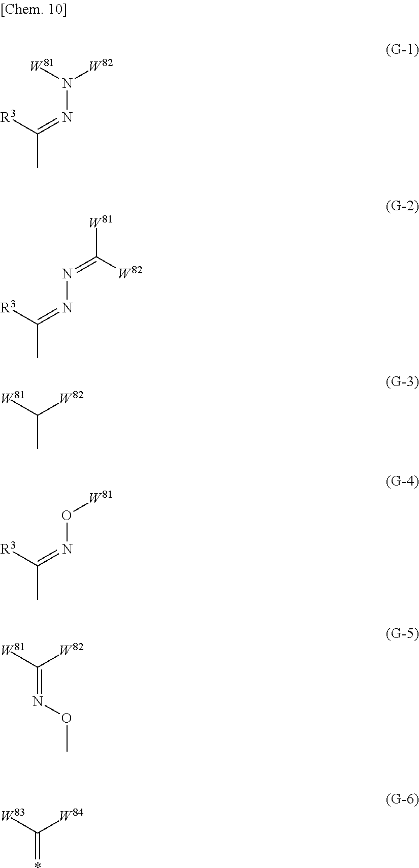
C(C)([R3])=NN([W82])[W81].C(C)([R3])=NN=C([W81])[W82].C(C)([W81])[W82].C(C)([R3])=NO[W81].C(=NOC)([W81])[W82].C(=*)([W83])[W84]
